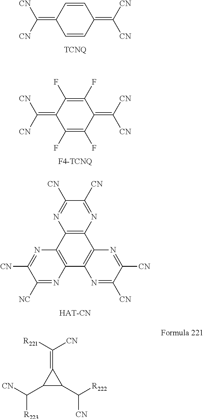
C1=CC(=C([CN])[CN])C=CC1=C([CN])[CN].C1(F)=C(F)C(=C([CN])[CN])C(F)=C(F)C1=C([CN])[CN].C12=C(C3=C(C4=C1N=C([NC])C([CN])=N4)N=C([CN])C([CN])=N3)N=C([CN])C([CN])=N2.C1(C([CN])[R223])C(C([R222])[CN])C1=C([R221])[CN]
